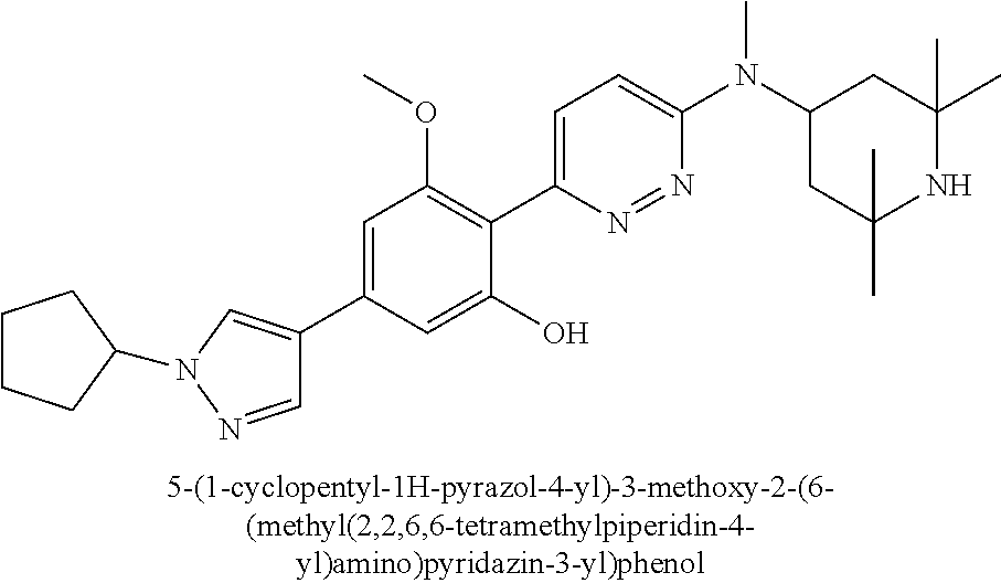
C1(C2=CN(C3CCCC3)N=C2)=CC(OC)=C(C2=CC=C(N(C3CC(C)(C)NC(C)(C)C3)C)N=N2)C(O)=C1
